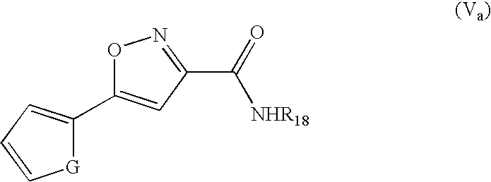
O1C(C2=CC=C[G]2)=CC(C(=O)[NHR18])=N1
